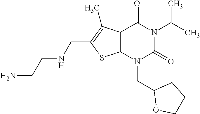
C12=C(N(CC3OCCC3)C(=O)N(C(C)C)C1=O)SC(CNCCN)=C2C
